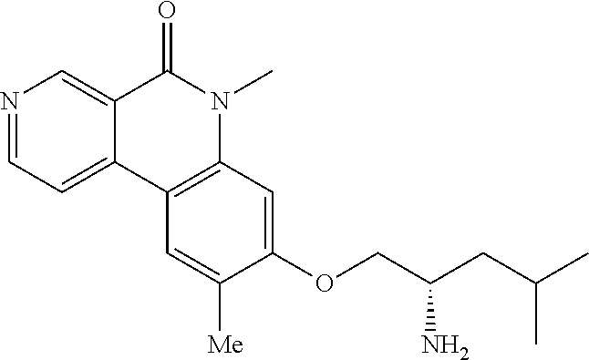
N1=CC=C2C(=C1)C(=O)N(C)C1=C2C=C([Me])C(OCC(CC(C)C)N)=C1
